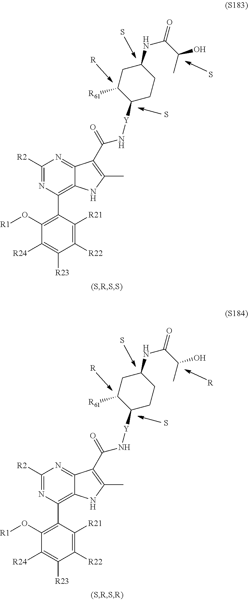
S.S.C1(O[R1])=C(C2=C3C(=NC([R2])=N2)C(C(N[Y]C2CCC(NC(C(C)O)=O)CC2[R61])=O)=C(C)N3)C([R21])=C([R22])C([R23])=C1[R24].[R].S.S.[R].C1(O[R1])=C(C2=C3C(=NC([R2])=N2)C(C(N[Y]C2CCC(NC(C(C)O)=O)CC2[R61])=O)=C(C)N3)C([R21])=C([R22])C([R23])=C1[R24].[R].S
